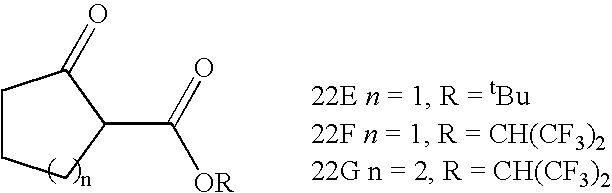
C1CCC(C(=O)[OR])C1=O
